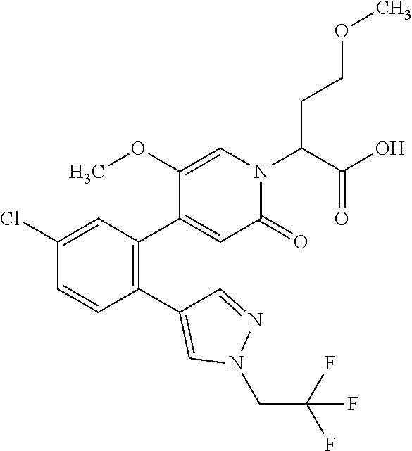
C1(C2=CN(CC(F)(F)F)N=C2)=C(C2=CC(=O)N(C(C(O)=O)CCOC)C=C2OC)C=C(Cl)C=C1
